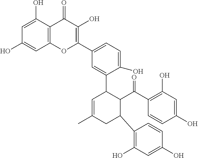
C12=C(C(O)=CC(O)=C1)C(=O)C(O)=C(C1=CC=C(O)C(C3C=C(C)CC(C4=C(O)C=C(O)C=C4)C3C(=O)C3=C(O)C=C(O)C=C3)=C1)O2
